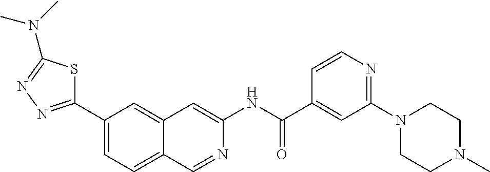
C1(C(=O)NC2=CC3=CC(C4=NN=C(N(C)C)S4)=CC=C3C=N2)=CC(N2CCN(C)CC2)=NC=C1
